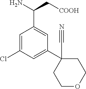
C1=C(Cl)C=C(C2(C#N)CCOCC2)C=C1C(C[COOH])N
